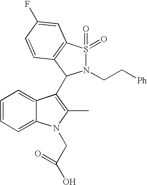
C1=CC=C2C(=C1)C(C1N(CC[Ph])S(=O)(=O)C3=C1C=CC(F)=C3)=C(C)N2CC(O)=O
